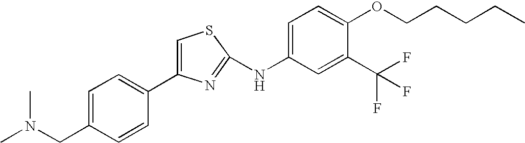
C1(C2=CC=C(CN(C)C)C=C2)=CSC(NC2=CC=C(OCCCCC)C(C(F)(F)F)=C2)=N1
